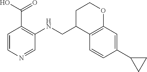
C12=C(C=C(C3CC3)C=C1)OCCC2CNC1=C(C(O)=O)C=CN=C1
